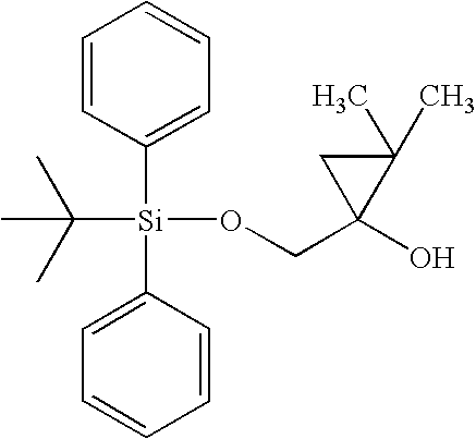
C1=CC([Si](C2=CC=CC=C2)(C(C)(C)C)OCC2(O)C(C)(C)C2)=CC=C1
